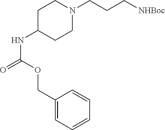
O=C(OCC1=CC=CC=C1)NC1CCN(CCC[NHBoc])CC1
